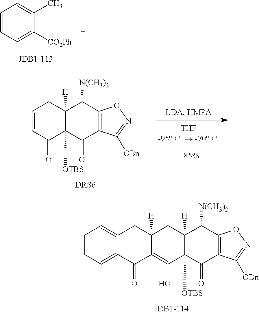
C1=CC(=O)C2([OTBS])C([H])(C1)C([N(CH3)2])C1=C(C2=O)C([OBn])=NO1.C12([H])C(=C(O)C3([OTBS])C([H])(C1)C([N(CH3)2])C1=C(C3=O)C([OBn])=NO1)C(=O)C1=CC=CC=C1C2.C1=CC=C([CO2Ph])C(C)=C1
